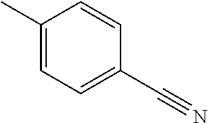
C1(C)=CC=C(C#N)C=C1
